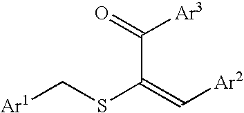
C(SC(=C[Ar2])C(=O)[Ar3])[Ar1]
